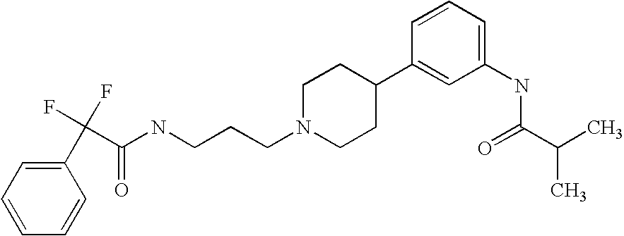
C1(C(F)(C(NCCCN2CCC(C3=CC(NC(C(C)C)=O)=CC=C3)CC2)=O)F)=CC=CC=C1
